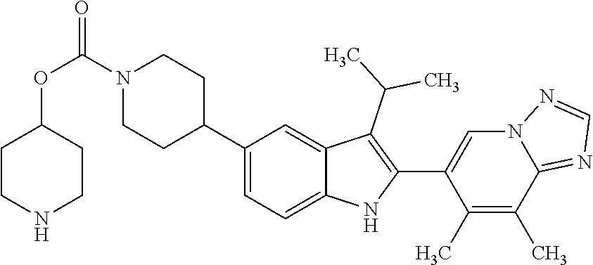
N1(C(OC2CCNCC2)=O)CCC(C2=CC=C3C(=C2)C(C(C)C)=C(C2=CN4C(=NC=N4)C(C)=C2C)N3)CC1
